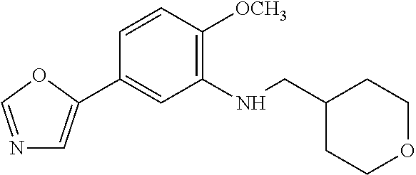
C1=CC([OCH3])=C(NCC2CCOCC2)C=C1C1=CN=CO1
